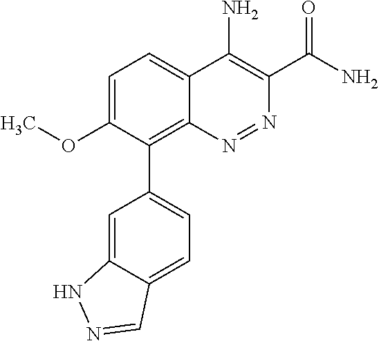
C1=C(OC)C(C2=CC=C3C(=C2)NN=C3)=C2C(=C1)C(N)=C(C(N)=O)N=N2
